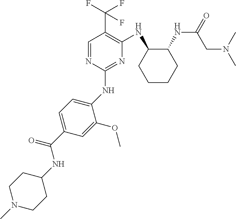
C1(NC2=CC=C(C(NC3CCN(C)CC3)=O)C=C2OC)=NC(NC2CCCCC2NC(=O)CN(C)C)=C(C(F)(F)F)C=N1
